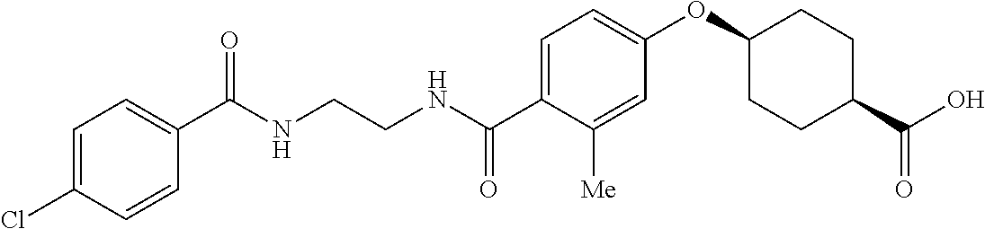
C(NCCNC(C1=CC=C(OC2CCC(C(O)=O)CC2)C=C1[Me])=O)(=O)C1=CC=C(Cl)C=C1
